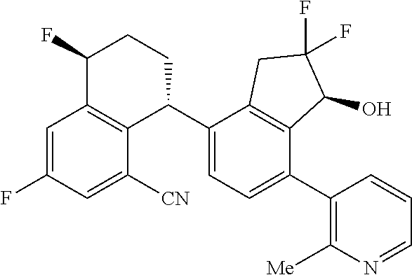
C1=C(F)C=C([CN])C2=C1C(F)CCC2C1=CC=C(C2=C([Me])N=CC=C2)C2=C1CC(F)(F)C2O
